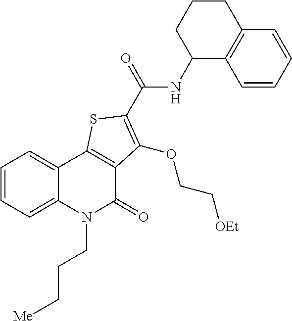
C1=CC=C2C(=C1)C1=C(C(=O)N2CCC[Me])C(OCC[OEt])=C(C(=O)NC2C3=C(CCC2)C=CC=C3)S1
